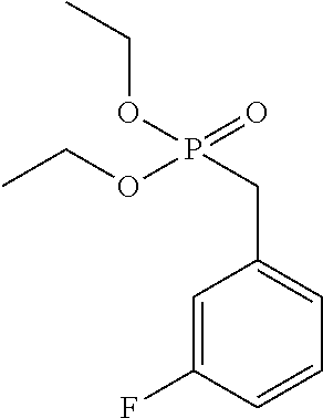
O(P(=O)(CC1=CC=CC(F)=C1)OCC)CC
